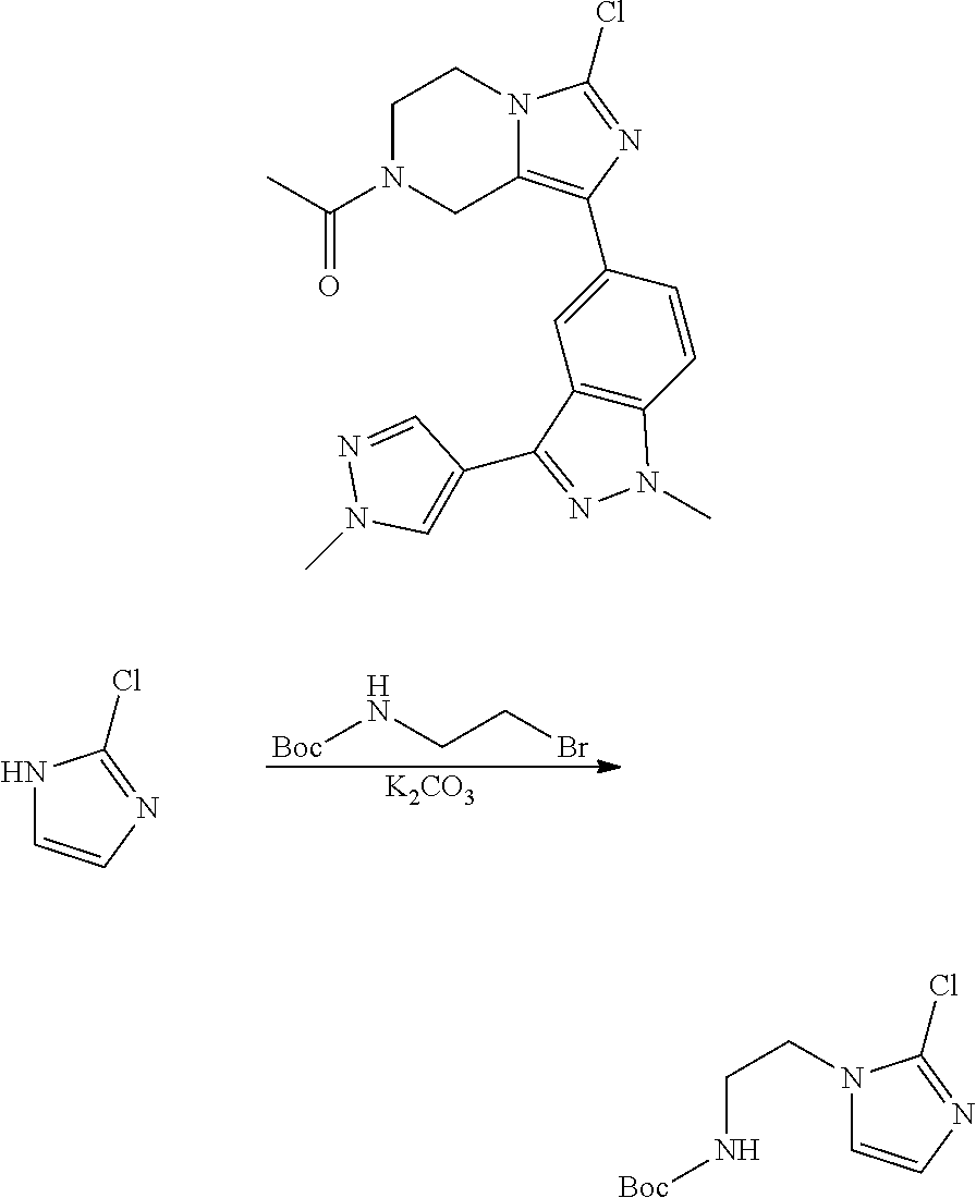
[Boc]NCCBr.[K2CO3].N1C=CN=C1Cl.N1(CCN[Boc])C=CN=C1Cl.C1N(C(C)=O)CC2=C(C3=CC4=C(C=C3)N(C)N=C4C3=CN(C)N=C3)N=C(Cl)N2C1
